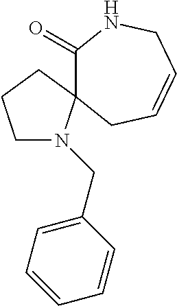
C1(=O)NCC=CCC12N(CC1=CC=CC=C1)CCC2
